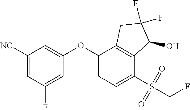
C1([NC])=CC(F)=CC(OC2=CC=C(S(=O)(=O)CF)C3=C2CC(F)(F)C3O)=C1
